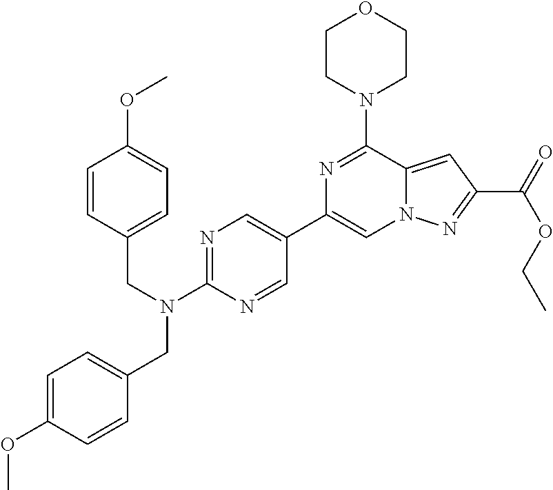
N1=C(N(CC2=CC=C(OC)C=C2)CC2=CC=C(OC)C=C2)N=CC(C2=CN3C(=CC(C(OCC)=O)=N3)C(N3CCOCC3)=N2)=C1
